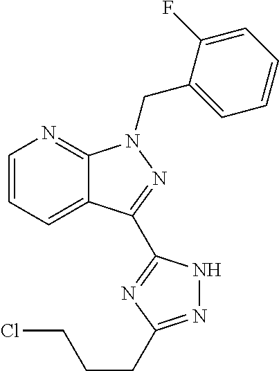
C12=CC=CN=C1N(CC1=CC=CC=C1F)N=C2C1=NC(CCCCl)=NN1
